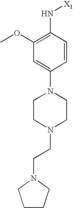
C1=C(N2CCN(CCN3CCCC3)CC2)C=CC(N[X1])=C1OC
